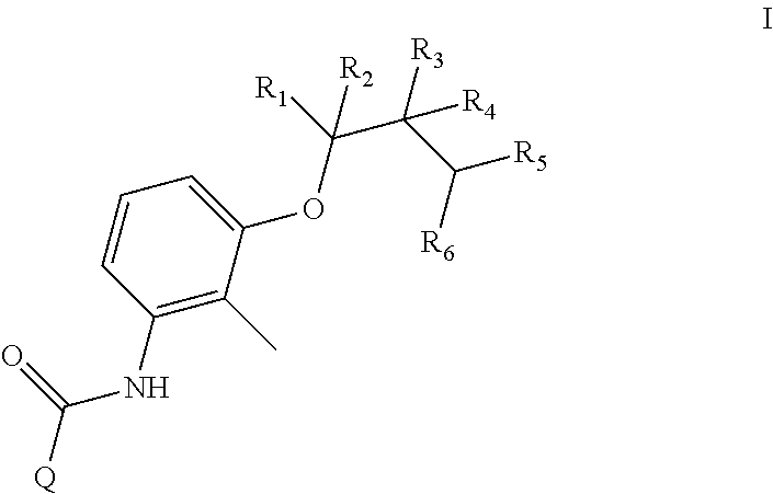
C1(NC([Q])=O)=C(C)C(OC(C([R3])(C([R6])[R5])[R4])([R1])[R2])=CC=C1
